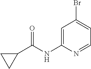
C1=C(NC(C2CC2)=O)N=CC=C1Br
